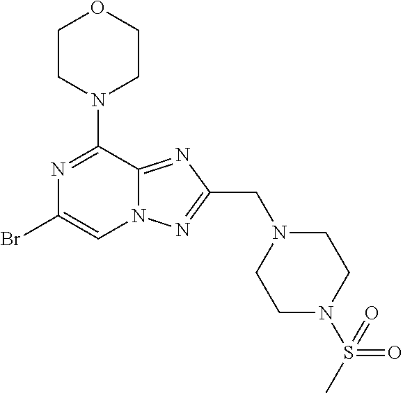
BrC1=CN2C(=NC(CN3CCN(S(C)(=O)=O)CC3)=N2)C(N2CCOCC2)=N1
